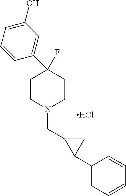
Cl.C1(C2(F)CCN(CC3CC3C3=CC=CC=C3)CC2)=CC(O)=CC=C1
